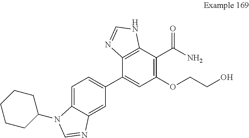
C1=C2C(=CC(C3=CC(OCCO)=C(C(N)=O)C4=C3N=CN4)=C1)N=CN2C1CCCCC1
